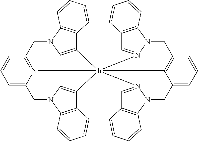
C12=CN(C3=C1C=CC=C3)CC1=N3C(=CC=C1)CN1C4=C(C(=C1)[Ir]2315N2=CC3=C(C=CC=C3)N2CC2=C1C(=CC=C2)CN1C2=C(C=N15)C=CC=C2)C=CC=C4
